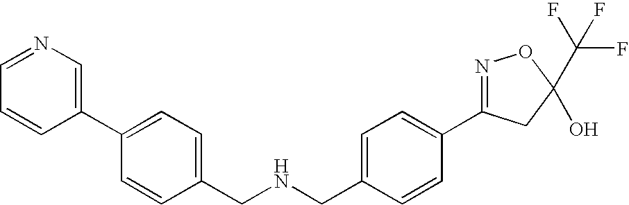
C1(CNCC2=CC=C(C3=CN=CC=C3)C=C2)=CC=C(C2=NOC(C(F)(F)F)(O)C2)C=C1
